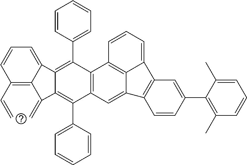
C(=C)C1=C2C(=C)C3=C(C4=CC=CC=C4)C4=C(C(C5=CC=CC=C5)=C3C2=CC=C1)C1=C2C(=C4)C3=C(C2=CC=C1)C=C(C1=C(C)C=CC=C1C)C=C3
